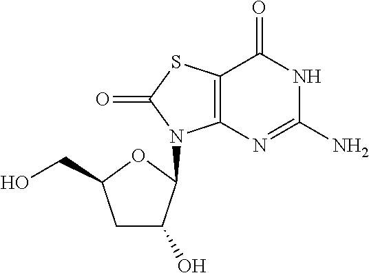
C1(N)=NC2=C(C(=O)N1)SC(=O)N2C1C(O)CC(CO)O1
